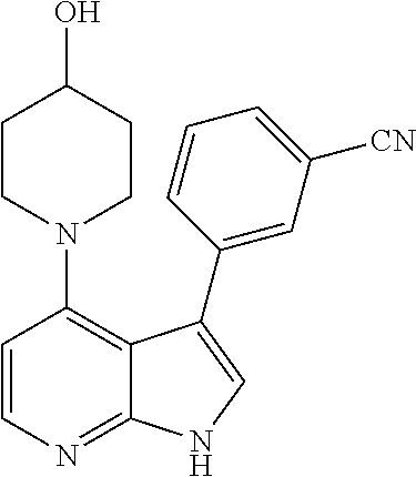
C1=CN=C2C(=C1N1CCC(O)CC1)C(C1=CC([CN])=CC=C1)=CN2
